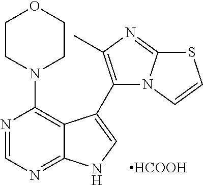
N1(C2=C3C(=NC=N2)NC=C3C2=C(C)N=C3N2C=CS3)CCOCC1.[HCOOH]
